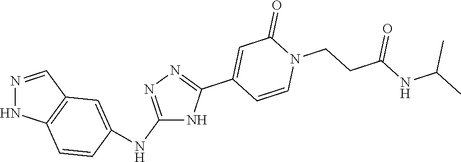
C1(NC2=CC3=C(NN=C3)C=C2)=NN=C(C2=CC(=O)N(CCC(=O)NC(C)C)C=C2)N1
